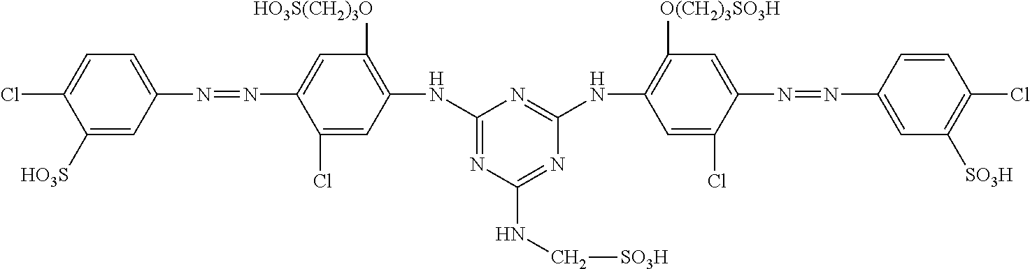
C1(NC2=C([HO3S(CH2)3O])C=C(N=NC3=CC=C(Cl)C([HO3S])=C3)C(Cl)=C2)=NC(NC[SO3H])=NC(NC2=C([O(CH2)3SO3H])C=C(N=NC3=CC([SO3H])=C(Cl)C=C3)C(Cl)=C2)=N1
